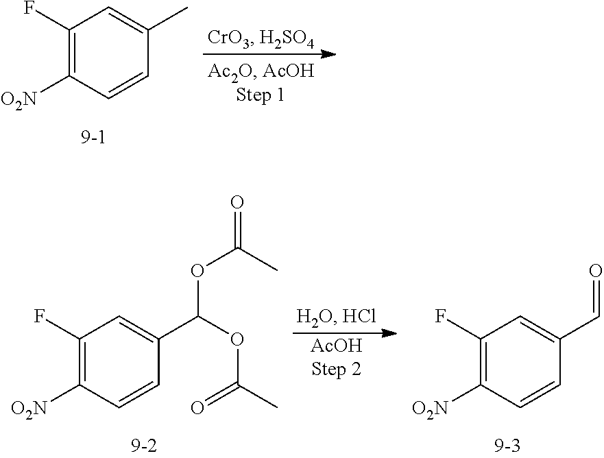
C1(F)=C([O2N])C=CC(C)=C1.C1(F)=C([O2N])C=CC(C(OC(C)=O)OC(C)=O)=C1.[AcOHStep 2].C1(F)=C([O2N])C=CC(C=O)=C1
